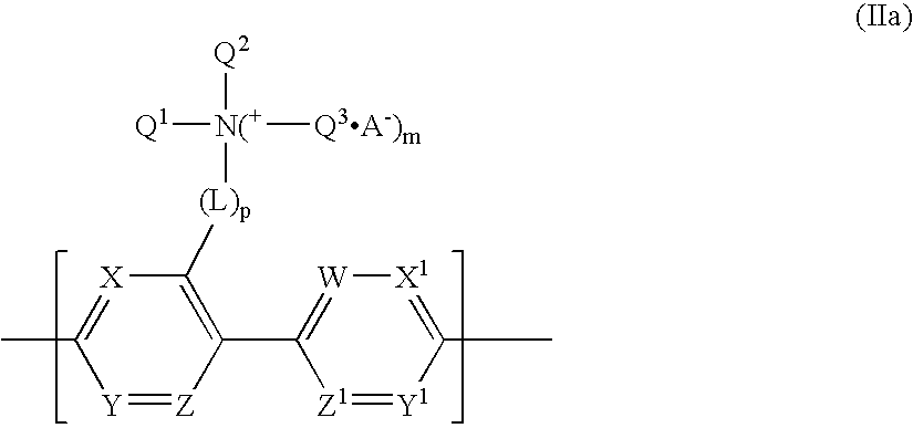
[Y]1=[Z]C(C2=[W][X1]=C(C)[Y1]=[Z1]2)=C([(L)p][N(+]([Q2])([Q1])[Q3A-)m])[X]=C1C
